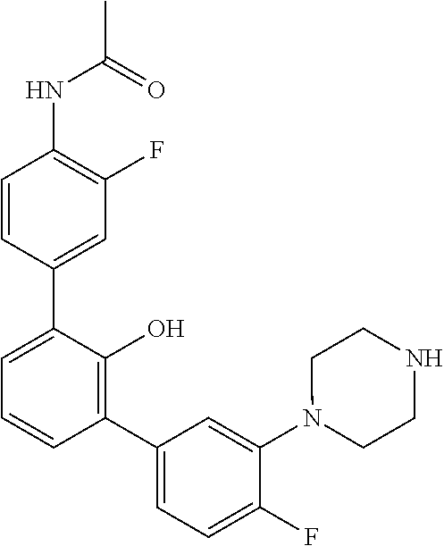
CC(=O)NC1=C(F)C=C(C2=CC=CC(C3=CC=C(F)C(N4CCNCC4)=C3)=C2O)C=C1
